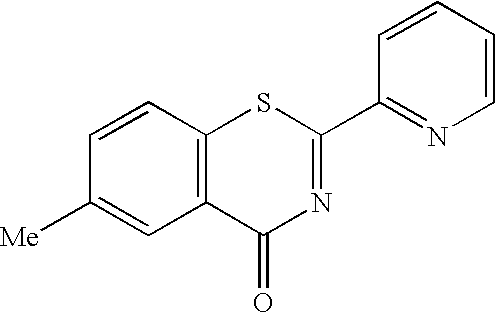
C1=CC2=C(C=C1[Me])C(=O)N=C(C1=NC=CC=C1)S2
